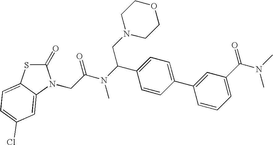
C1(=O)SC2=CC=C(Cl)C=C2N1CC(N(C(C1=CC=C(C2=CC(C(=O)N(C)C)=CC=C2)C=C1)CN1CCOCC1)C)=O
